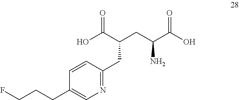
FCCCC1=CN=C(CC(CC(C(O)=O)N)C(O)=O)C=C1
